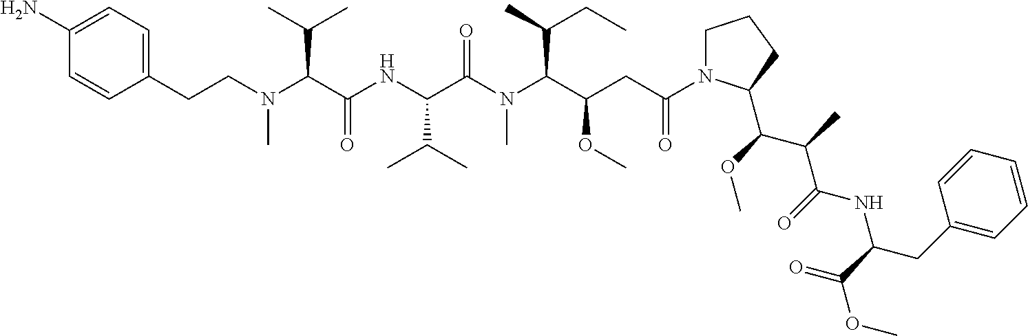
C1=CC(N)=CC=C1CCN(C(C(NC(C(N(C(C(CC(N1CCCC1C(C(C(NC(CC1=CC=CC=C1)C(=O)OC)=O)C)OC)=O)OC)C(C)CC)C)=O)C(C)C)=O)C(C)C)C
